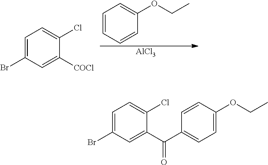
C1=C(Br)C=C(C(C2=CC=C(OCC)C=C2)=O)C(Cl)=C1.C1=C(Br)C=C([COCl])C(Cl)=C1.C1=CC=CC(OCC)=C1.[AlCl3]
